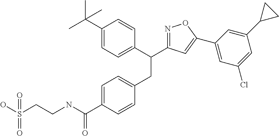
C1(C(C)(C)C)=CC=C(C(CC2=CC=C(C(NCCS(O)(=O)=O)=O)C=C2)C2=NOC(C3=CC(Cl)=CC(C4CC4)=C3)=C2)C=C1
